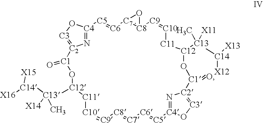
[C11]1[C10]=[C9][C8]=[C7][C6]=[C5][C4]2=N[C2](=[C3]O2)[C1](=O)O[C12]([C13](C)([X11])[C14]([X13])[X12])[C11][C10]=[C9][C8]2=[C7]([C6]=[C5][C4]3=N[C2](=[C3]O3)[C1](=O)O[C12]1[C13]([C14]([X15])[X16])([X14])C)O2
